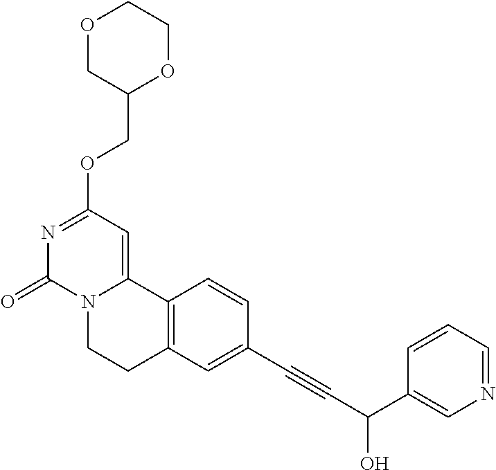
O1CC(COC2=NC(=O)N3C(=C2)C2=C(CC3)C=C(C#CC(C3=CN=CC=C3)O)C=C2)OCC1
